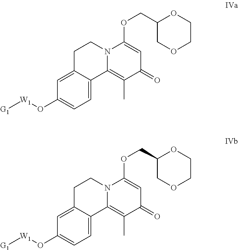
C1=C2C(=CC=C1O[W1][G1])C1=C(C)C(=O)C=C(OCC3COCCO3)N1CC2.C1=C2C(=CC=C1O[W1][G1])C1=C(C)C(=O)C=C(OCC3COCCO3)N1CC2
